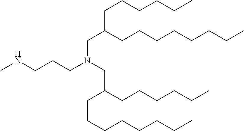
C(C(CCCCCCCC)CCCCCC)N(CCCNC)CC(CCCCCC)CCCCCCCC
